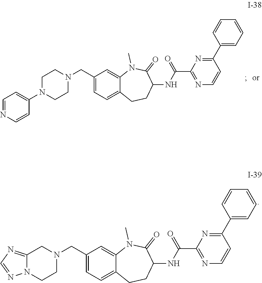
C(C1=CC=C2C(=C1)N(C)C(=O)C(NC(=O)C1=NC=CC(C3=CC=CC=C3)=N1)CC2)N1CC2=NC=NN2CC1.C(C1=CC=C2C(=C1)N(C)C(=O)C(NC(=O)C1=NC=CC(C3=CC=CC=C3)=N1)CC2)N1CCN(C2=CC=NC=C2)CC1
